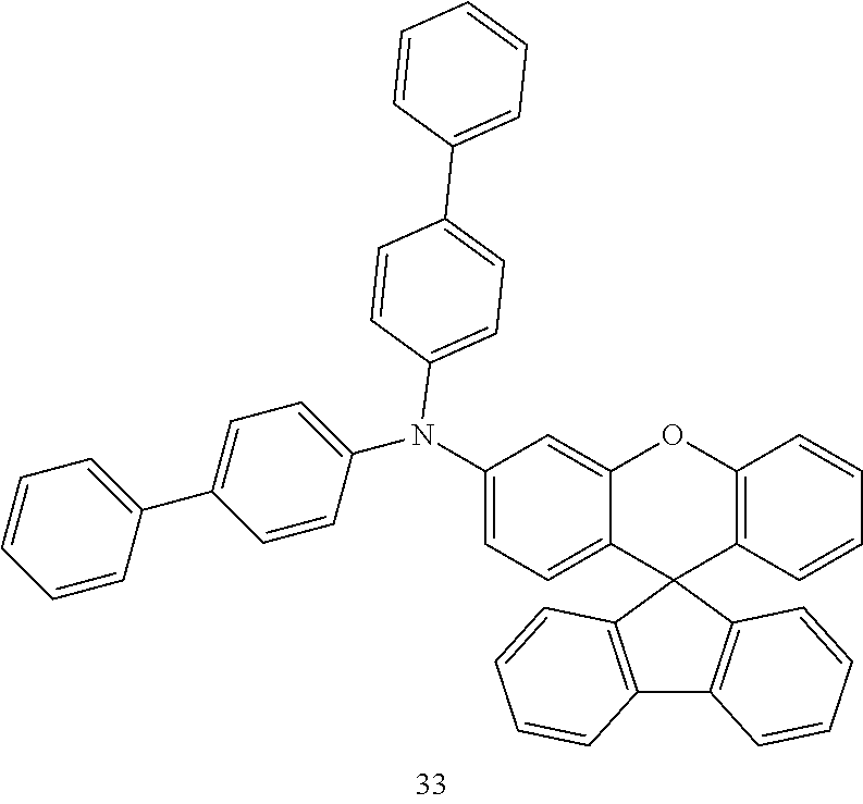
C1(N(C2=CC=C(C3=CC=CC=C3)C=C2)C2=CC=C(C3=CC=CC=C3)C=C2)=CC=C2C(=C1)OC1=C(C23C2=C(C4=C3C=CC=C4)C=CC=C2)C=CC=C1
